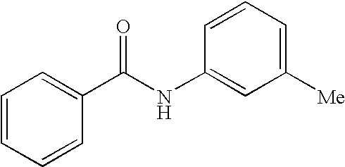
C1=CC=CC(C(NC2=CC([Me])=CC=C2)=O)=C1
